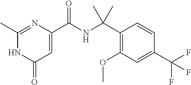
C1(C)=NC(C(NC(C2=C(OC)C=C(C(F)(F)F)C=C2)(C)C)=O)=CC(=O)N1
